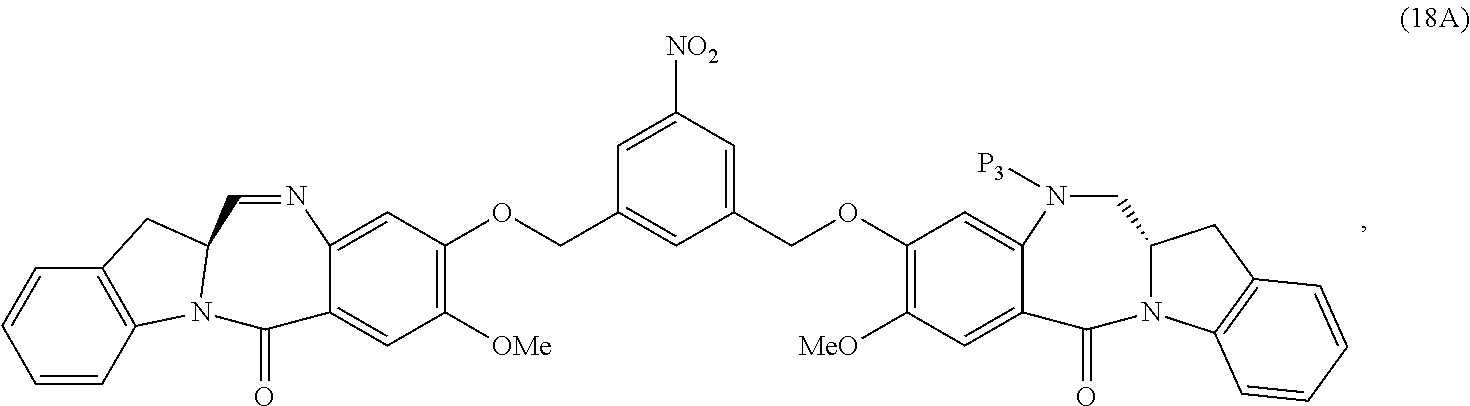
C1(OCC2=CC([NO2])=CC(COC3=C([OMe])C=C4C(=C3)N=CC3N(C4=O)C4=C(C3)C=CC=C4)=C2)=C([MeO])C=C2C(=C1)N([P3])CC1N(C2=O)C2=C(C1)C=CC=C2
